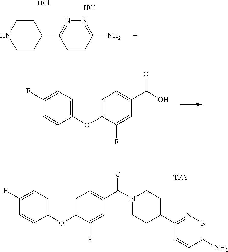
C1=CC(N)=NN=C1C1CCNCC1.Cl.Cl.C1(F)=CC=C(OC2=CC=C(C(O)=O)C=C2F)C=C1.C1(F)=CC=C(OC2=CC=C(C(N3CCC(C4=NN=C(N)C=C4)CC3)=O)C=C2F)C=C1
